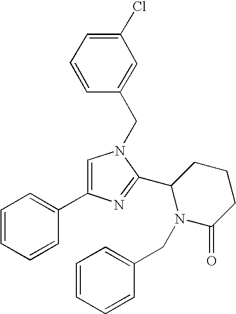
N1(CC2=CC(Cl)=CC=C2)C=C(C2=CC=CC=C2)N=C1C1N(CC2=CC=CC=C2)C(=O)CCC1
